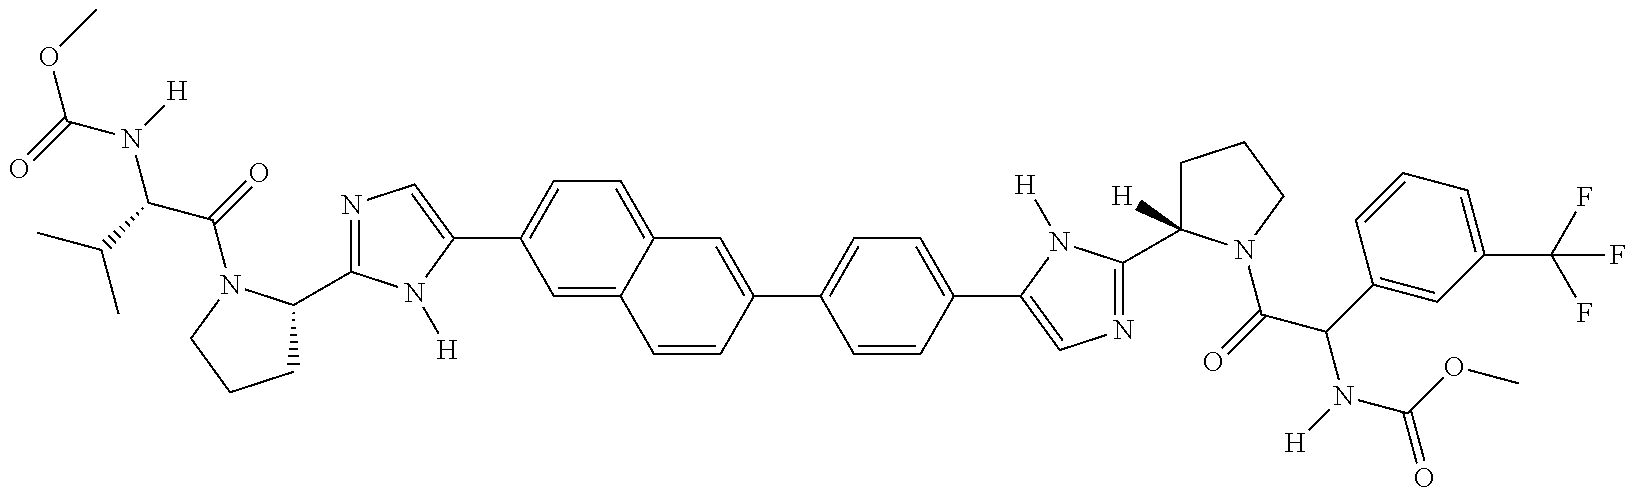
O(C(=O)N([H])C(C(C)C)C(=O)N1C(C2=NC=C(C3=CC=C4C(=C3)C=CC(C3=CC=C(C5=CN=C(C6([H])CCCN6C(=O)C(C6=CC(C(F)(F)F)=CC=C6)N([H])C(OC)=O)N5[H])C=C3)=C4)N2[H])CCC1)C
